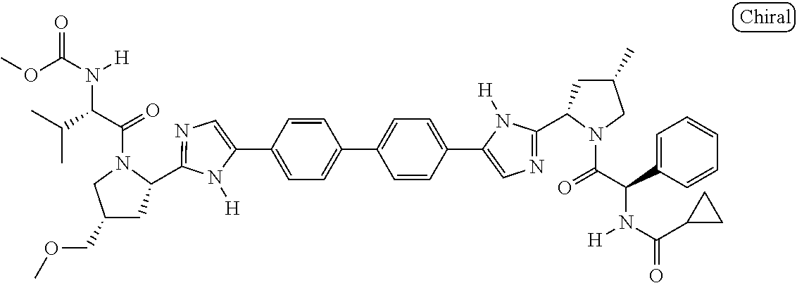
C1(C2=CC=C(C3=CC=C(C4=CN=C(C5CC(C)CN5C(=O)C(C5=CC=CC=C5)N([H])C(C5CC5)=O)N4[H])C=C3)C=C2)=CN=C(C2CC(COC)CN2C(=O)C(C(C)C)N([H])C(OC)=O)N1[H]
